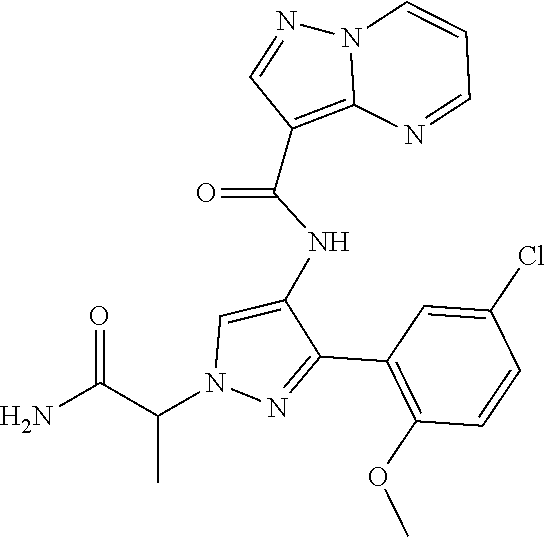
N12C(=C(C(NC3=CN(C(C(N)=O)C)N=C3C3=C(OC)C=CC(Cl)=C3)=O)C=N1)N=CC=C2
